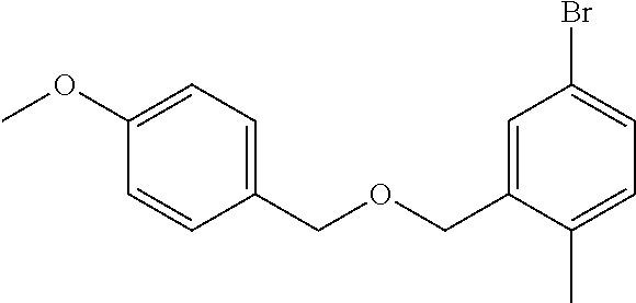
C1=C(COCC2=CC=C(OC)C=C2)C(C)=CC=C1Br
